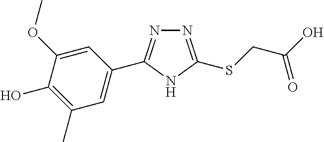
N1=C(SCC(O)=O)NC(C2=CC(C)=C(O)C(OC)=C2)=N1
